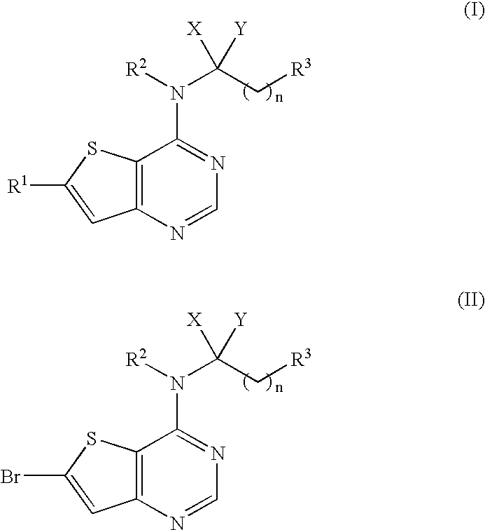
C12=C(N=CN=C1N([R2])C(C[R3])([X])[Y])C=C([R1])S2.C12=C(N=CN=C1N([R2])C(C[R3])([X])[Y])C=C(Br)S2
